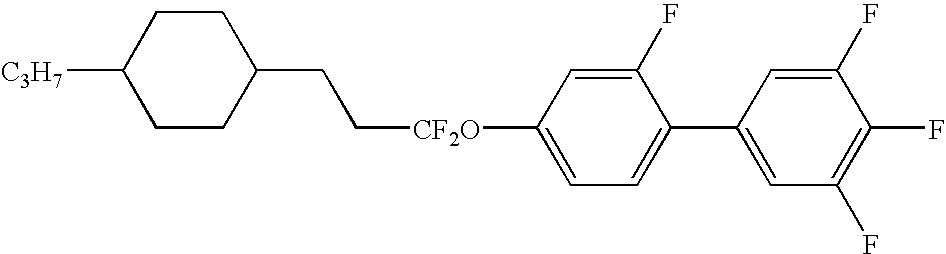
C1CC(CC[CF2O]C2=CC=C(C3=CC(F)=C(F)C(F)=C3)C(F)=C2)CCC1[C3H7]
